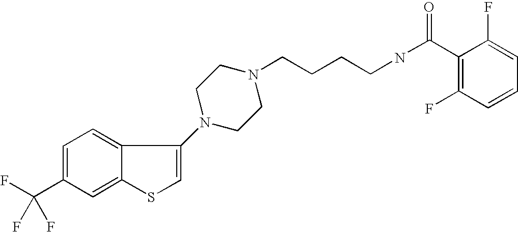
C1(C(F)(F)F)=CC=C2C(=C1)SC=C2N1CCN(CCCCNC(=O)C2=C(F)C=CC=C2F)CC1
